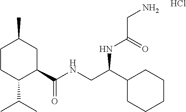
C1CC(C(C)C)C(C(NCC(C2CCCCC2)NC(CN)=O)=O)CC1C.Cl
